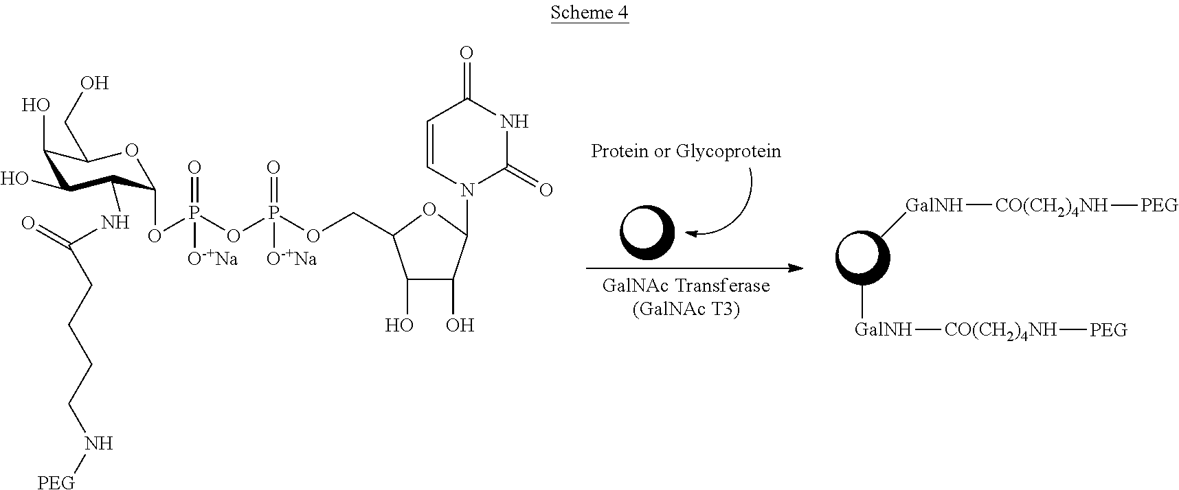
C[GalNH][CO(CH2)4NH][PEG].C[GalNH][CO(CH2)4NH][PEG].C1=CN(C2C(O)C(O)C(COP(OP(OC3C(NC(=O)CCCCN[PEG])C(O)C(O)C(CO)O3)(=O)[O-+Na])(=O)[O-+Na])O2)C(=O)NC1=O
